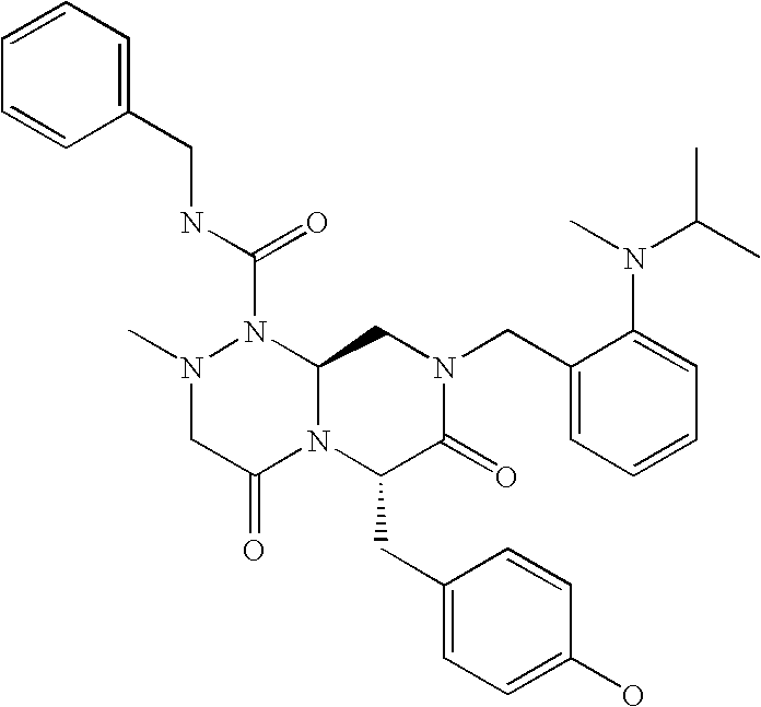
N(C(N1N(C)CC(=O)N2C1CN(CC1=CC=CC=C1N(C)C(C)C)C(=O)C2CC1=CC=C(O)C=C1)=O)CC1=CC=CC=C1
